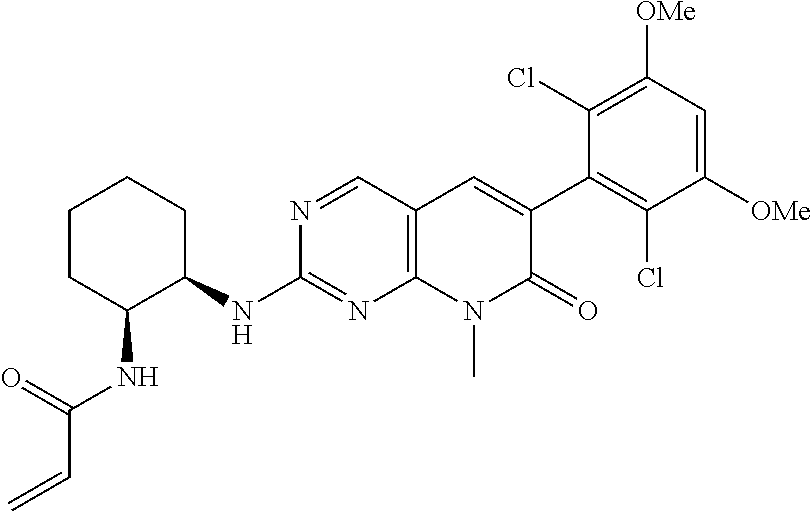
N(C1=NC2=C(C=N1)C=C(C1=C(Cl)C([OMe])=CC([OMe])=C1Cl)C(=O)N2C)C1CCCCC1NC(C=C)=O
